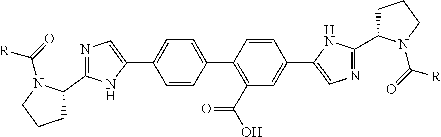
N1=C(C2CCCN2C(=O)[R])NC(C2=CC=C(C3=C(C(O)=O)C=C(C4=CN=C(C5CCCN5C(=O)[R])N4)C=C3)C=C2)=C1
